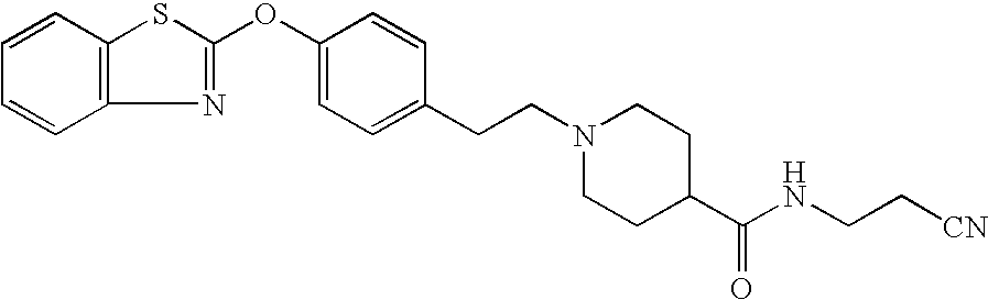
C1=CC2=C(C=C1)N=C(OC1=CC=C(CCN3CCC(C(NCC[CN])=O)CC3)C=C1)S2
